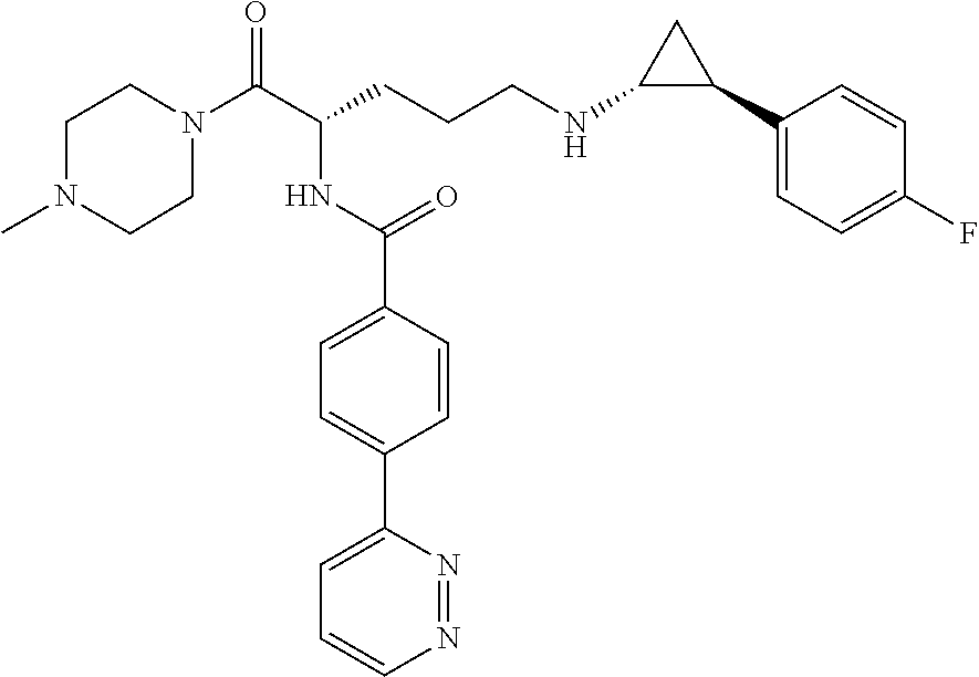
C1N(C(C(CCCNC2C(C3=CC=C(F)C=C3)C2)NC(C2=CC=C(C3=CC=CN=N3)C=C2)=O)=O)CCN(C)C1
